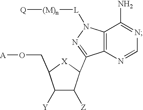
C1([Y])C([Z])C(C2=NN([L][(M)n][Q])C3=C2N=CN=C3N)[X]C1CO[A]
